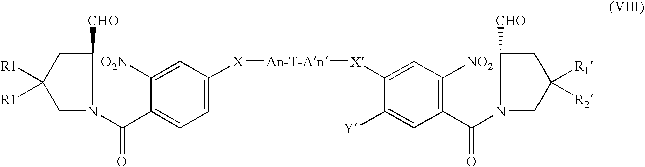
C1([CHO])CC([R1])([R1])CN1C(C1=CC=C([X][An-T-An][X]C2=CC([NO2])=C(C(N3C([CHO])CC([R1])([R2])C3)=O)C=C2[Y])C=C1[O2N])=O
